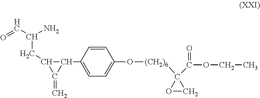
C1=CC(O[(CH2)6]C2(C(OCC)=O)OC2)=CC=C1C1C(CC(C=O)N)C1=C
